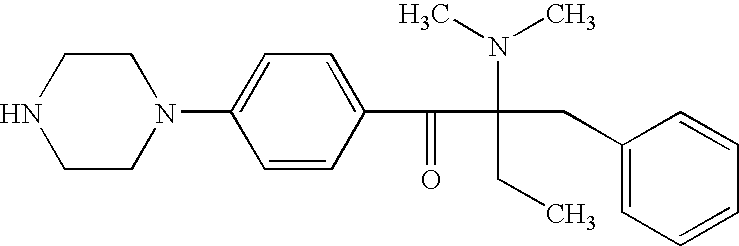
C1CNCCN1C1=CC=C(C(C(N(C)C)(CC)CC2=CC=CC=C2)=O)C=C1
